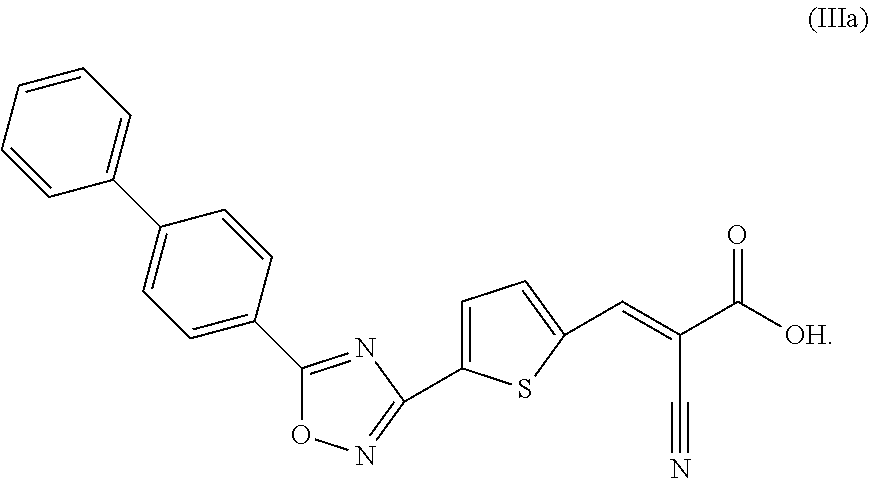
C1=CC=CC(C2=CC=C(C3=NC(C4=CC=C(C=C(C([OH])=O)C#N)S4)=NO3)C=C2)=C1
